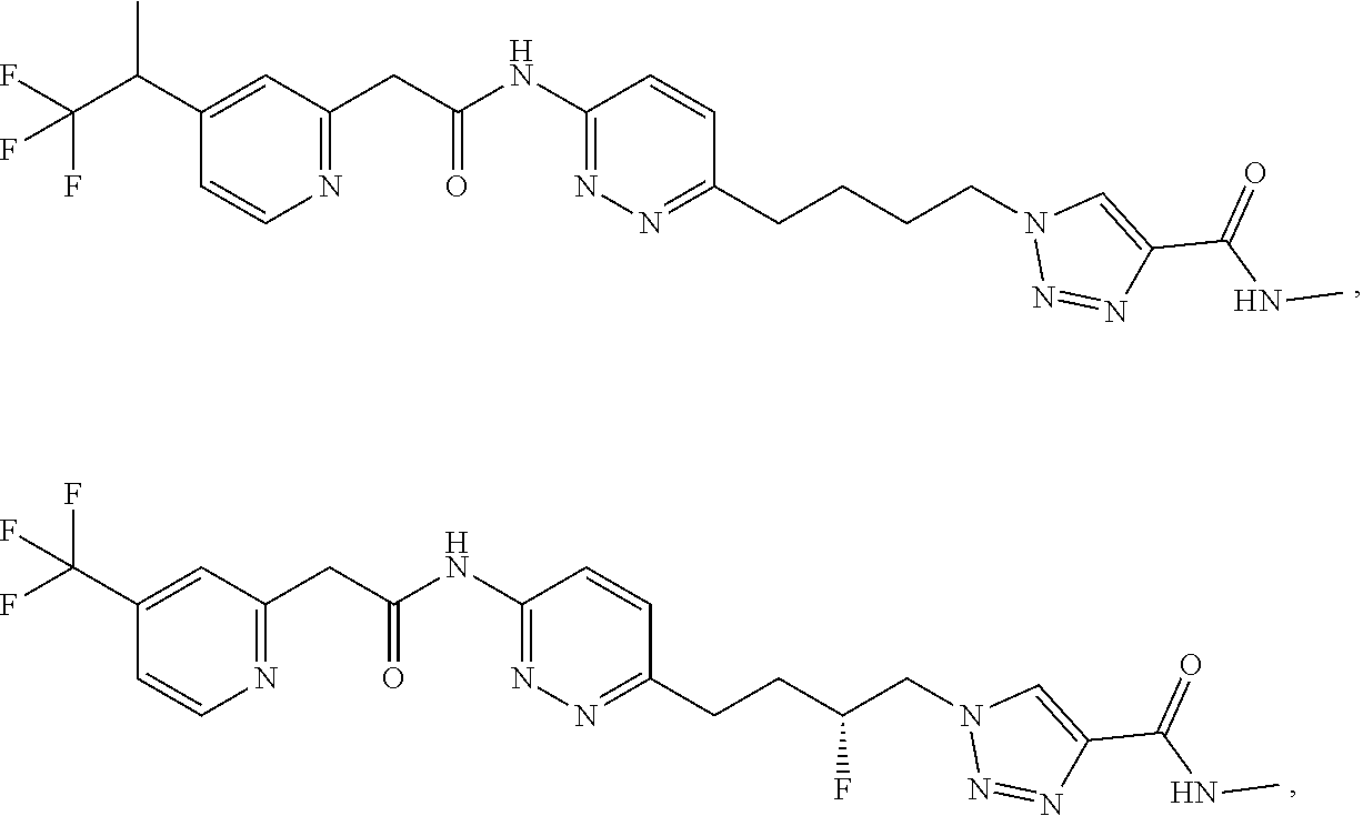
N1=C(NC(CC2=NC=CC(C(C(F)(F)F)C)=C2)=O)C=CC(CCCCN2N=NC(C(NC)=O)=C2)=N1.C1(CCC(CN2N=NC(C(NC)=O)=C2)F)=NN=C(NC(CC2=NC=CC(C(F)(F)F)=C2)=O)C=C1
